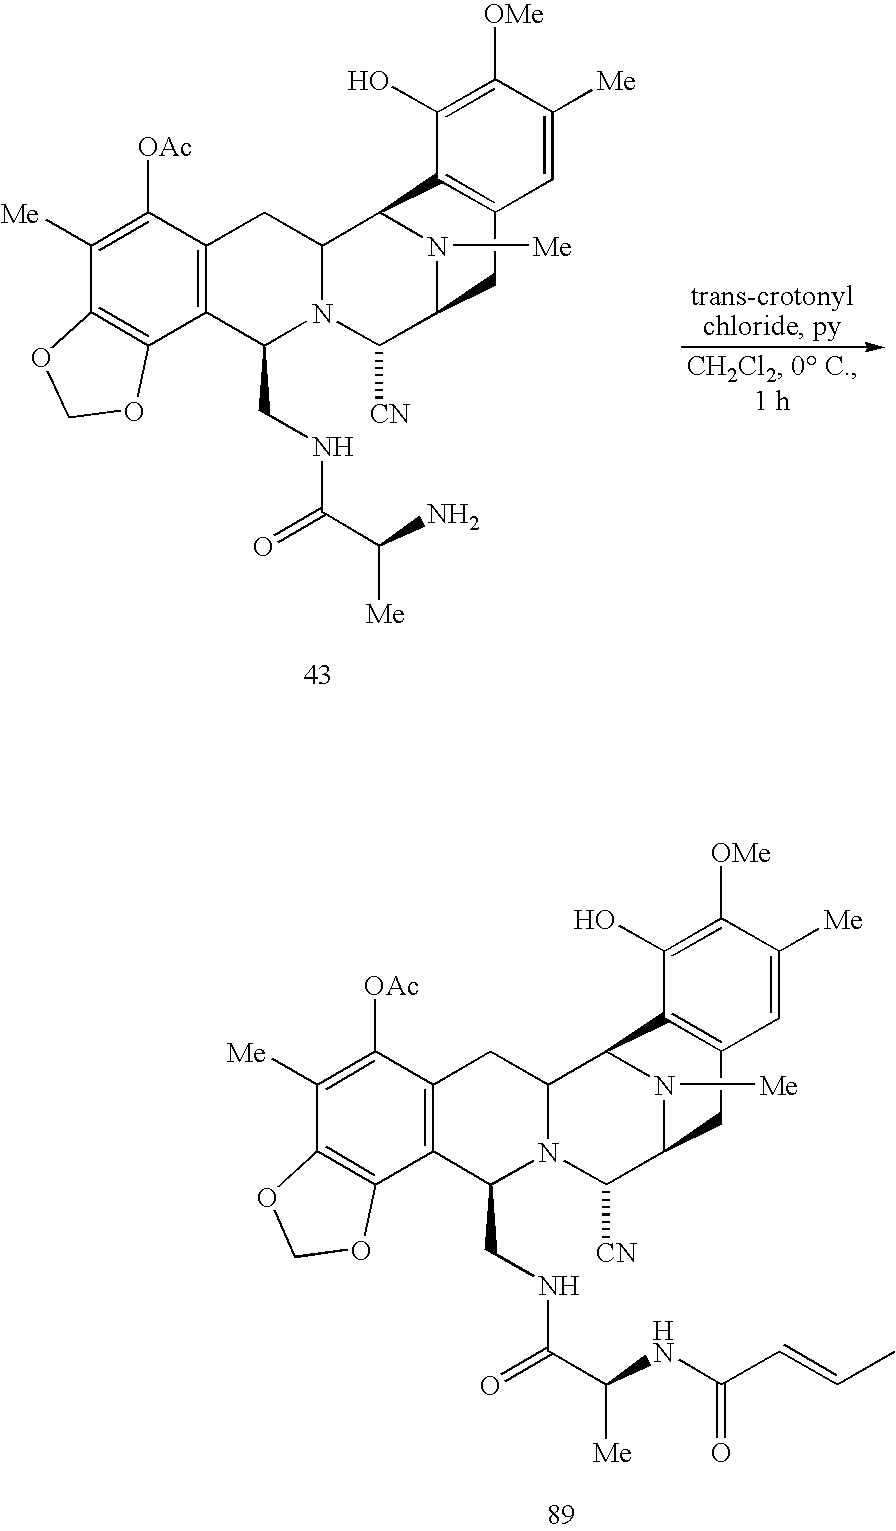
C1([Me])=C([OAc])C2=C(C3=C1OCO3)C(CNC(C(N)[Me])=O)N1C(C2)C2N([Me])C(C1[CN])CC1=C2C(O)=C([OMe])C([Me])=C1.C1([Me])=C([OAc])C2=C(C3=C1OCO3)C(CNC(=O)C(NC(C=CC)=O)[Me])N1C(C2)C2N([Me])C(C1[CN])CC1=C2C(O)=C([OMe])C([Me])=C1
